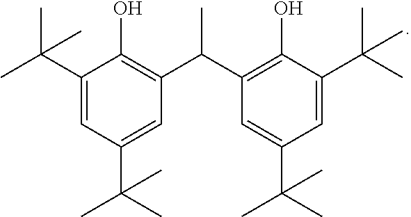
C1(C(C)(C)C)=CC(C(C)(C)C)=CC(C(C2=C(O)C(C(C)(C)C)=CC(C(C)(C)C)=C2)C)=C1O
